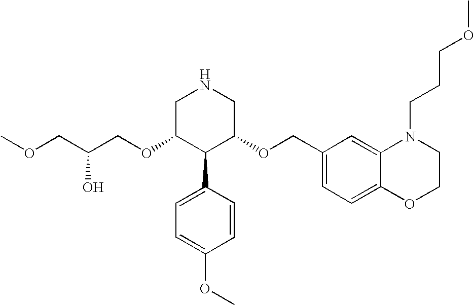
C(OC1C(C2=CC=C(OC)C=C2)C(OCC2=CC=C3C(=C2)N(CCCOC)CCO3)CNC1)C(O)COC
